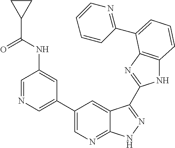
C1(C2=CN=C3C(=C2)C(C2=NC4=C(N2)C=CC=C4C2=NC=CC=C2)=NN3)=CN=CC(NC(C2CC2)=O)=C1
